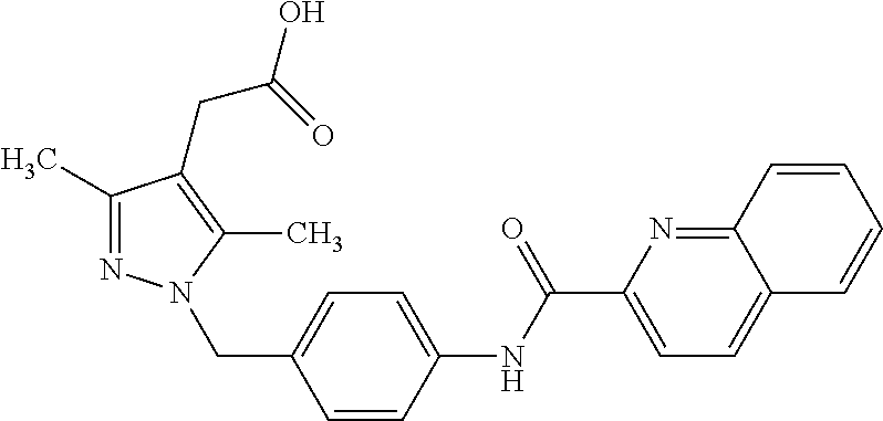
C1(C)=NN(CC2=CC=C(NC(C3=CC=C4C(=N3)C=CC=C4)=O)C=C2)C(C)=C1CC(=O)O
